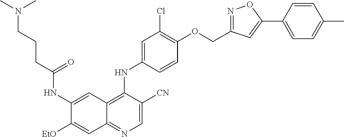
C1=C([CN])C(NC2=CC(Cl)=C(OCC3=NOC(C4=CC=C(C)C=C4)=C3)C=C2)=C2C(=N1)C=C([EtO])C(NC(CCCN(C)C)=O)=C2
